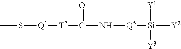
CS[Q1][T2]C(N[Q5][Si]([Y2])([Y1])[Y3])=O
